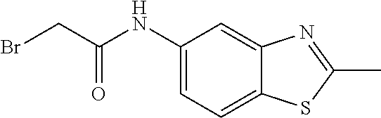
BrCC(NC1=CC=C2C(=C1)N=C(C)S2)=O
